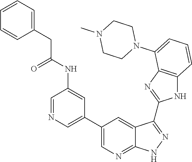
C1=NC=C(C2=CN=C3C(=C2)C(C2=NC4=C(N2)C=CC=C4N2CCN(C)CC2)=NN3)C=C1NC(CC1=CC=CC=C1)=O
